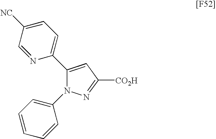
C1(C2=CC=C([NC])C=N2)=CC([CO2H])=NN1C1=CC=CC=C1
